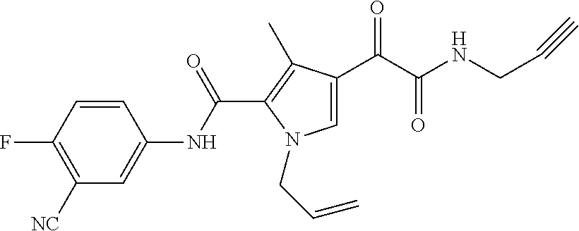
C1=C(C(=O)C(=O)NCC#C)C(C)=C(C(NC2=CC([NC])=C(F)C=C2)=O)N1CC=C
